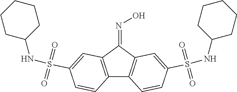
C12=C(C(=NO)C3=C1C=CC(S(NC1CCCCC1)(=O)=O)=C3)C=C(S(=O)(=O)NC1CCCCC1)C=C2
